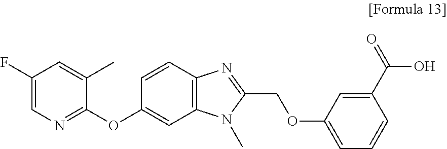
C1(F)=CN=C(OC2=CC3=C(C=C2)N=C(COC2=CC=CC(C(=O)O)=C2)N3C)C(C)=C1
